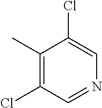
C1(C)=C(Cl)C=NC=C1Cl
